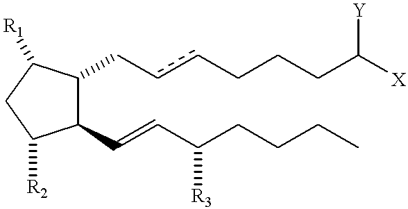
C1(C=CC(CCCC)[R3])C(CccCCCC([X])[Y])C([R1])CC1[R2]
